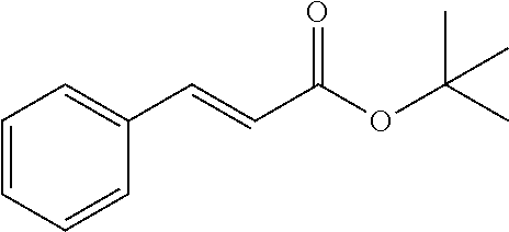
C1=CC=CC(C=CC(OC(C)(C)C)=O)=C1
